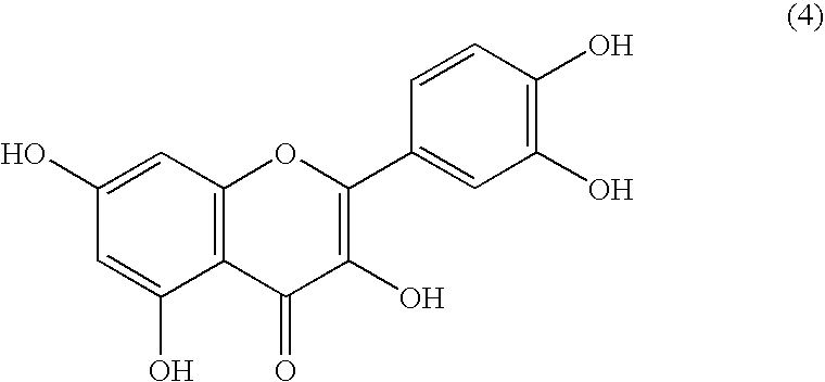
C12=C(C=C(O)C=C1O)OC(C1=CC(O)=C(O)C=C1)=C(O)C2=O
